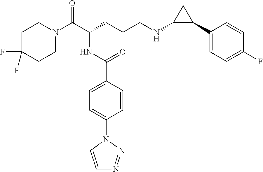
C1C(F)(F)CCN(C(C(CCCNC2C(C3=CC=C(F)C=C3)C2)NC(C2=CC=C(N3C=CN=N3)C=C2)=O)=O)C1
